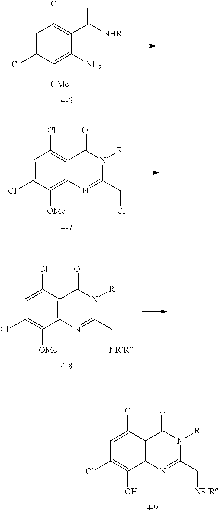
C1=C(Cl)C2=C(C(O)=C1Cl)N=C(C[NRR])N([R])C2=O.C1=C(Cl)C([OMe])=C(N)C(C([NHR])=O)=C1Cl.C1=C(Cl)C([OMe])=C2C(=C1Cl)C(=O)N([R])C(CCl)=N2.C1=C(Cl)C2=C(C([OMe])=C1Cl)N=C(C[NRR])N([R])C2=O
